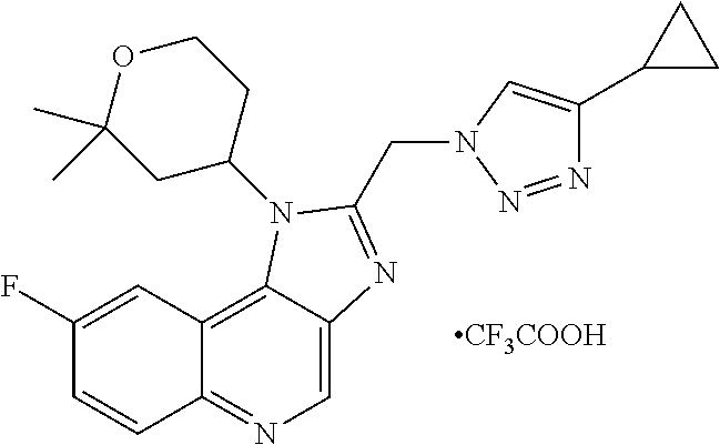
C1(F)=CC2=C3C(=CN=C2C=C1)N=C(CN1N=NC(C2CC2)=C1)N3C1CCOC(C)(C)C1.[CF3COOH]
